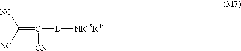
C(=C([L][NR45R46])[CN])([NC])[NC]
